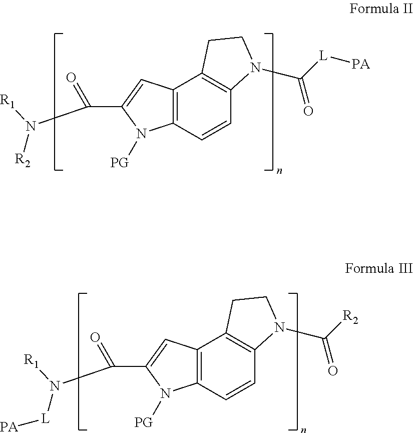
C12=C(C=CC3=C1CCN3C(=O)[L][PA])N([PG])C(C(=O)N([R2])[R1])=C2.C12=C(C=CC3=C1CCN3C(=O)[R2])N([PG])C(C(=O)N([L][PA])[R1])=C2
